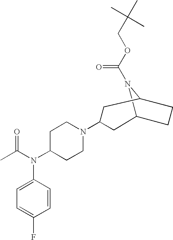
C12N(C(=O)OCC(C)(C)C)C(CC1)CC(N1CCC(N(C(C)=O)C3=CC=C(F)C=C3)CC1)C2
